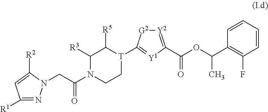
C1=CC=CC(C(OC(=O)C2=[Y2][G2]C([T]3C([R5])C([R3])N(C(CN4N=C([R1])C=C4[R2])=O)CC3)=[Y1]2)C)=C1F
